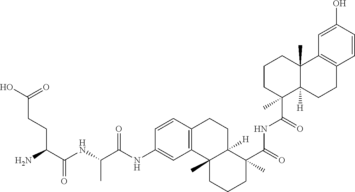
C1=CC2=C(C=C1NC(C(NC(C(N)CCC(O)=O)=O)C)=O)C1(C)C([H])(CC2)C(C(=O)NC(C2(C)C3([H])C(C)(CCC2)C2=C(CC3)C=CC(O)=C2)=O)(C)CCC1
